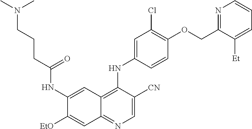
C1=C([CN])C(NC2=CC(Cl)=C(OCC3=NC=CC=C3[Et])C=C2)=C2C(=N1)C=C([EtO])C(NC(CCCN(C)C)=O)=C2
